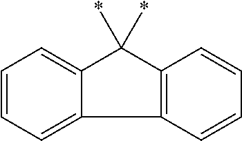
C1=CC=C2C(=C1)C(*)(*)C1=C2C=CC=C1
